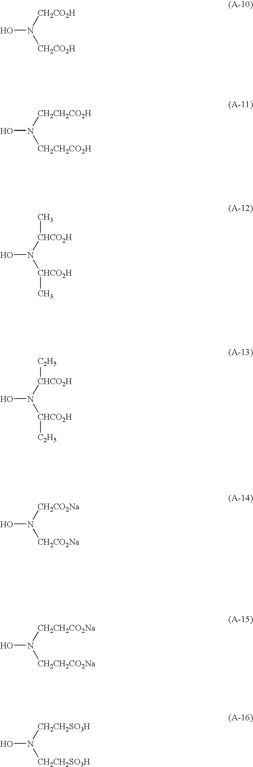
N([CH2CO2H])([CH2CO2H])O.N([CH2CH2CO2H])([CH2CH2CO2H])O.N([CHCO2H]C)([CHCO2H]C)O.N([CHCO2H][C2H5])([CHCO2H][C2H5])O.N([CH2CO2Na])([CH2CO2Na])O.N([CH2CH2CO2Na])([CH2CH2CO2Na])O.N([CH2CH2SO3H])([CH2CH2SO3H])O
